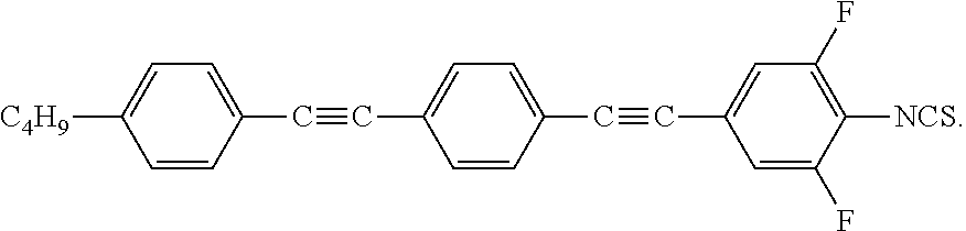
C1=C([C4H9])C=CC(C#CC2=CC=C(C#CC3=CC(F)=C([NCS])C(F)=C3)C=C2)=C1
